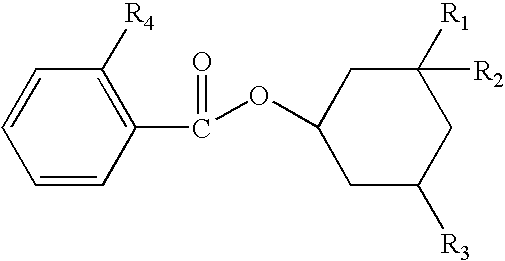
C1=CC([R4])=C(C(OC2CC([R3])CC([R1])([R2])C2)=O)C=C1
